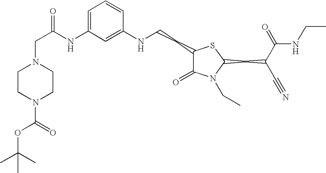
C1=C(NC(=O)CN2CCN(C(=O)OC(C)(C)C)CC2)C=C(NCCC2C(=O)N(CC)C(CC(C#N)C(=O)NCC)S2)C=C1
